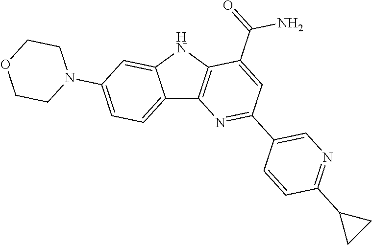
C12=CC=C(N3CCOCC3)C=C1NC1=C2N=C(C2=CN=C(C3CC3)C=C2)C=C1C(=O)N
